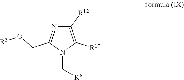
C1([R12])=C([R10])N(C[R6])C(CO[R3])=N1
